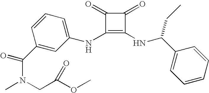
N(C1=C(NC(C2=CC=CC=C2)CC)C(=O)C1=O)C1=CC=CC(C(=O)N(C)CC(OC)=O)=C1
